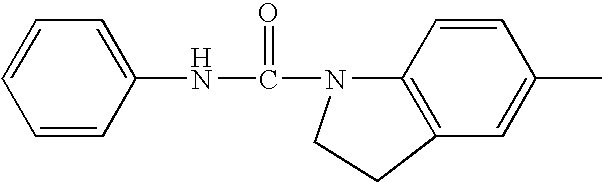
C(=O)(N1C2=C(C=C(C)C=C2)CC1)NC1=CC=CC=C1
